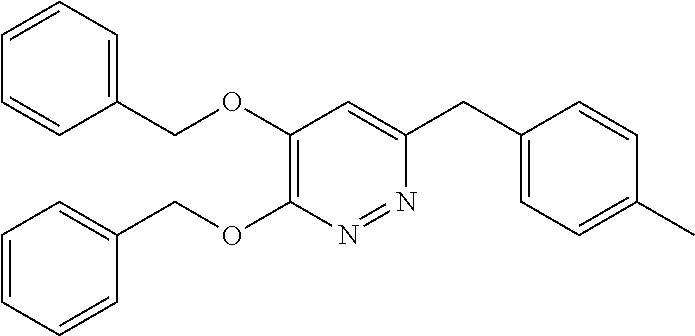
C1(OCC2=CC=CC=C2)=C(OCC2=CC=CC=C2)N=NC(CC2=CC=C(C)C=C2)=C1
